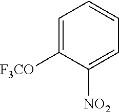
C1=C([F3CO])C([NO2])=CC=C1
